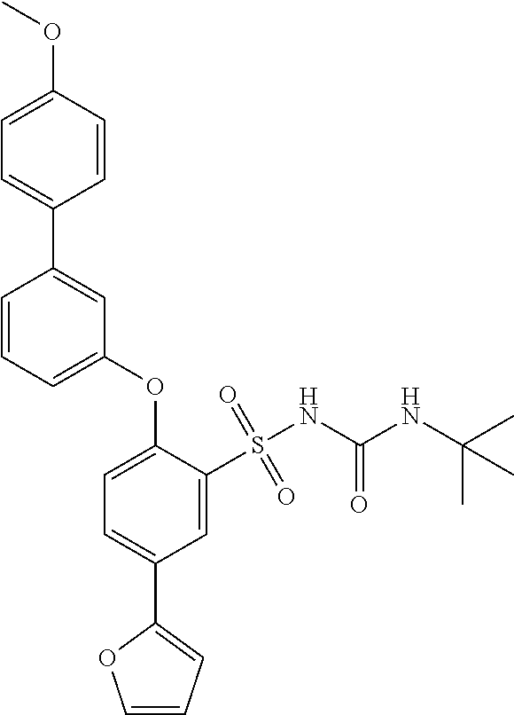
C1=C(OC)C=CC(C2=CC(OC3=CC=C(C4=CC=CO4)C=C3S(NC(NC(C)(C)C)=O)(=O)=O)=CC=C2)=C1
